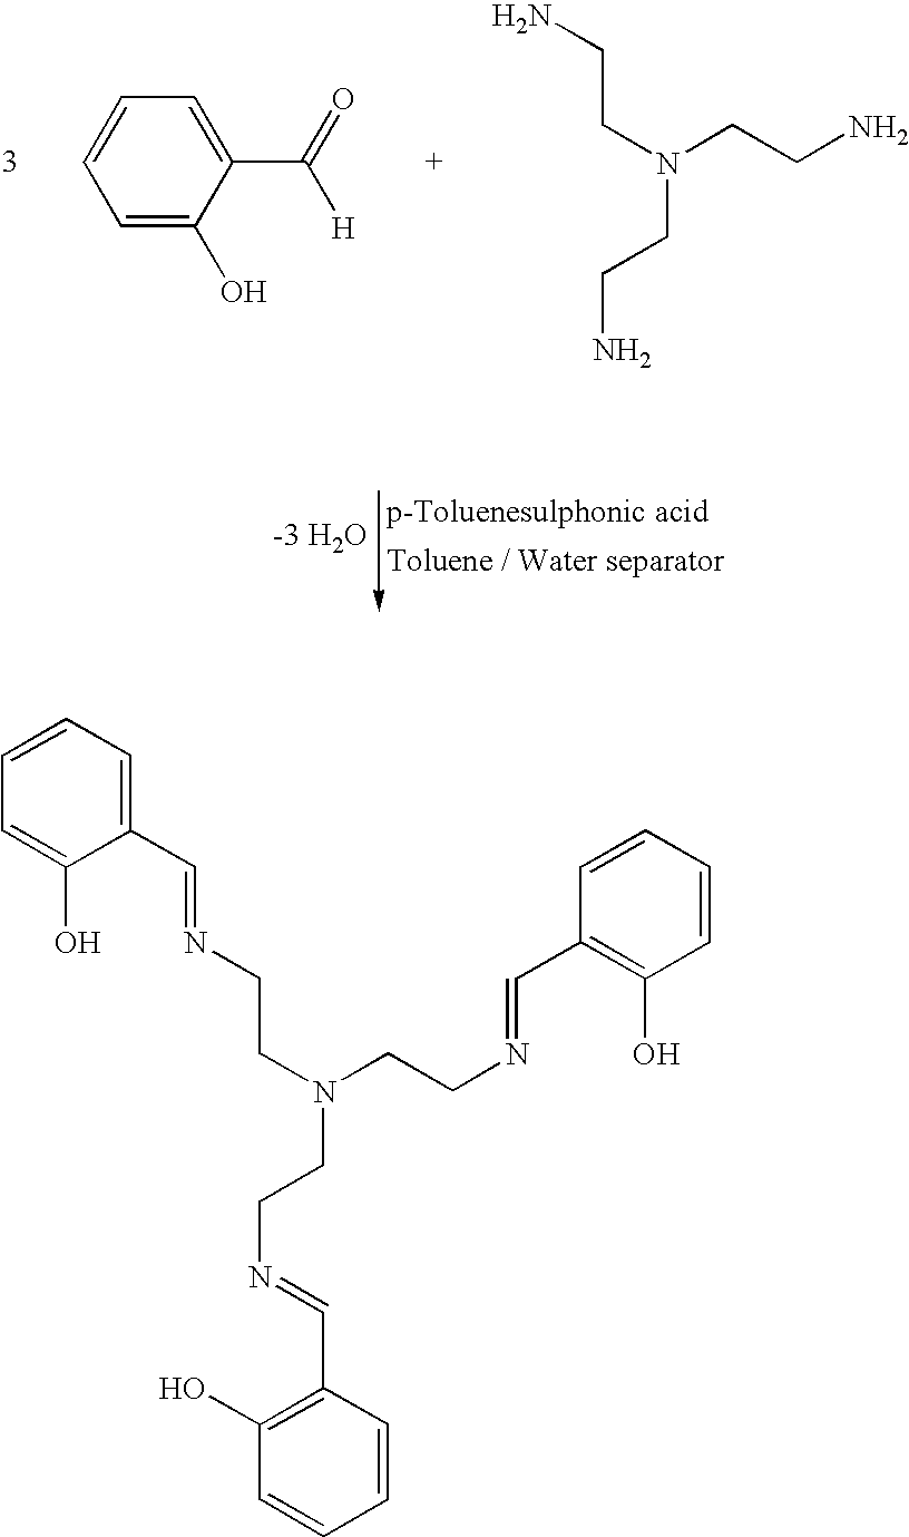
C1=C(O)C(C(=O)[H])=CC=C1.N(CCN)(CCN)CCN.C1(C=NCCN(CCN=CC2=C(O)C=CC=C2)CCN=CC2=C(O)C=CC=C2)=CC=CC=C1O
